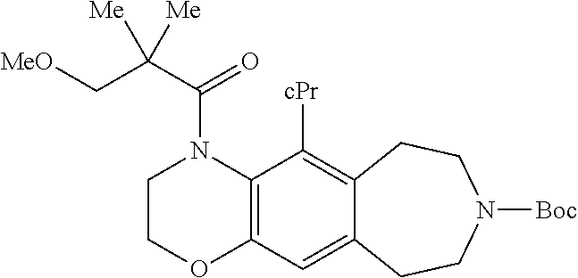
C12=C(N(C(C(C[MeO])([Me])[Me])=O)CCO1)C([cPr])=C1C(=C2)CCN([Boc])CC1
